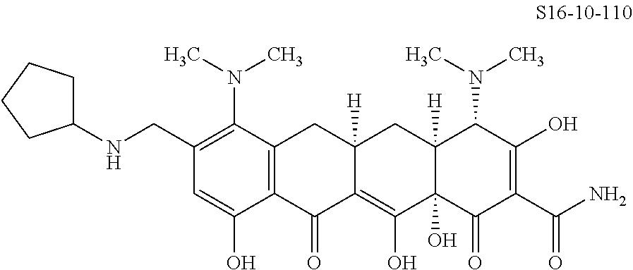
C1(CNC2CCCC2)=C(N(C)C)C2=C(C(O)=C1)C(=O)C1=C(O)C3(O)C([H])(CC1([H])C2)C(N(C)C)C(O)=C(C(N)=O)C3=O
